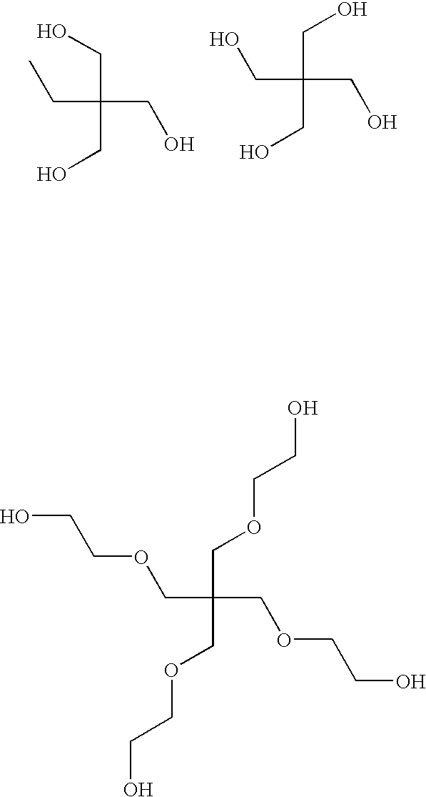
C(C(CO)(CO)CC)O.C(C(CO)(CO)CO)O.C(C(COCCO)(COCCO)COCCO)OCCO
